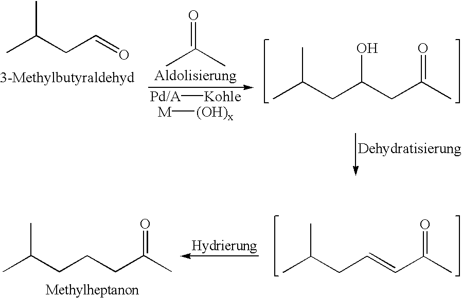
O=C(C)C.[Pd/A][Kohle].[(OH)x][M].CC(CC=O)C.CC(CC(CC(C)=O)O)C.CC(CC=CC(C)=O)C.CC(CCCC(C)=O)C
